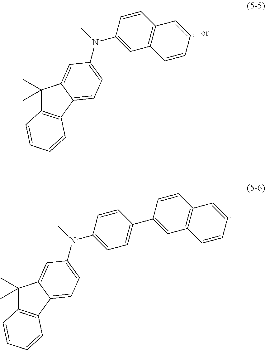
C1(N(C)C2=CC=C3C4=C(C(C)(C)C3=C2)C=CC=C4)=CC2=C(C=C1)C=CC=C2.C1(N(C)C2=CC=C3C4=C(C(C)(C)C3=C2)C=CC=C4)=CC=C(C2=CC3=C(C=C2)C=CC=C3)C=C1
